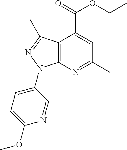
C12=C(N=C(C)C=C1C(=O)OCC)N(C1=CC=C(OC)N=C1)N=C2C
